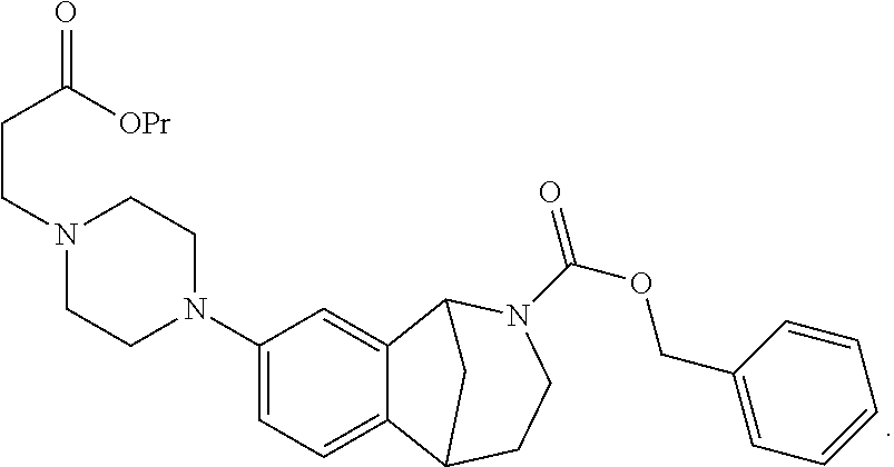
C1(COC(=O)N2CCC3C4=CC=C(N5CCN(CCC(=O)[OPr])CC5)C=C4C2C3)=CC=CC=C1
